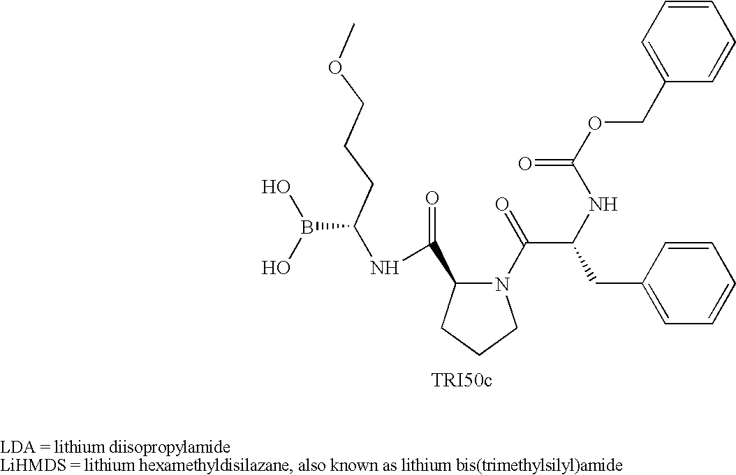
N1(C(=O)C(NC(OCC2=CC=CC=C2)=O)CC2=CC=CC=C2)C(C(NC(B(O)O)CCCOC)=O)CCC1
